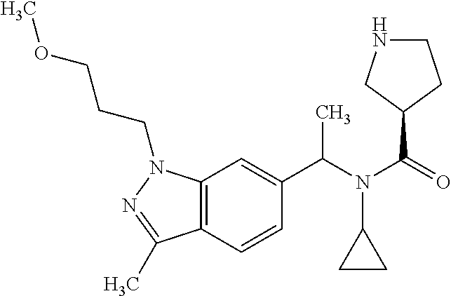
C12=C(C=CC(C(N(C(=O)C3CNCC3)C3CC3)C)=C1)C(C)=NN2CCCOC
